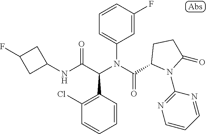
C1=CC(F)=CC(N(C(=O)C2N(C3=NC=CC=N3)C(=O)CC2)C(C(NC2CC(F)C2)=O)C2=C(Cl)C=CC=C2)=C1
